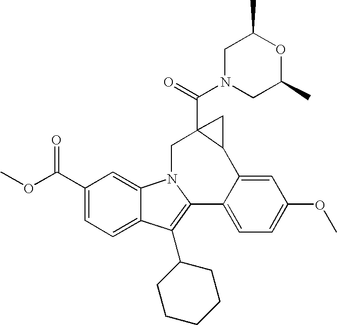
C1(C(OC)=O)=CC=C2C(=C1)N1C(=C2C2CCCCC2)C2=CC=C(OC)C=C2C2CC2(C(=O)N2CC(C)OC(C)C2)C1
